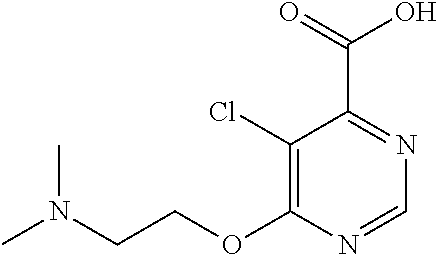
C1(Cl)=C(OCCN(C)C)N=CN=C1C(=O)O
